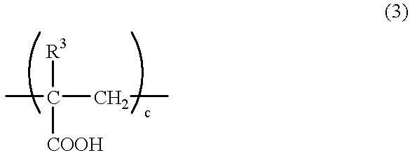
[COOH]C([R3])(CC)C
